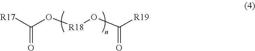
[R17]C(O[R18]OC([R19])=O)=O
